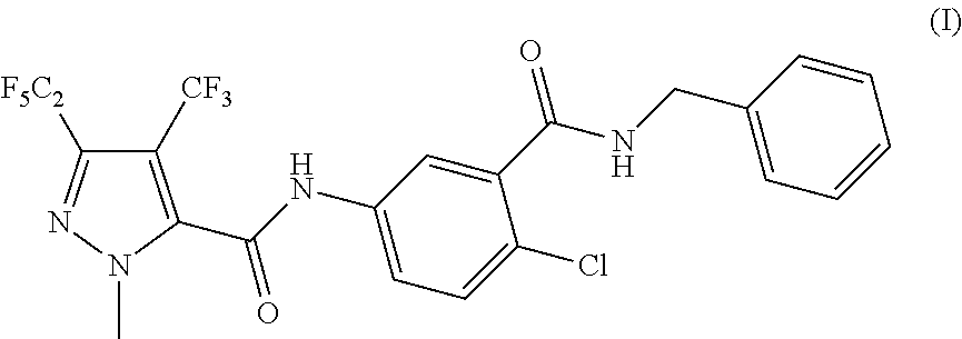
C1([CF3])=C(C(=O)NC2=CC=C(Cl)C(C(=O)NCC3=CC=CC=C3)=C2)N(C)N=C1[F5C2]
